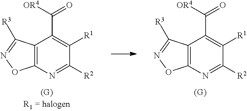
C12=C(N=C([R2])C([R1])=C1C([OR4])=O)ON=C2[R3].C12=C(N=C([R2])C([R1])=C1C([OR4])=O)ON=C2[R3]
